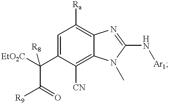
C1=C(C([EtO2C])(C([R9])=O)[R8])C([CN])=C2C(=C1[Ra])N=C(N[Ar1])N2C
